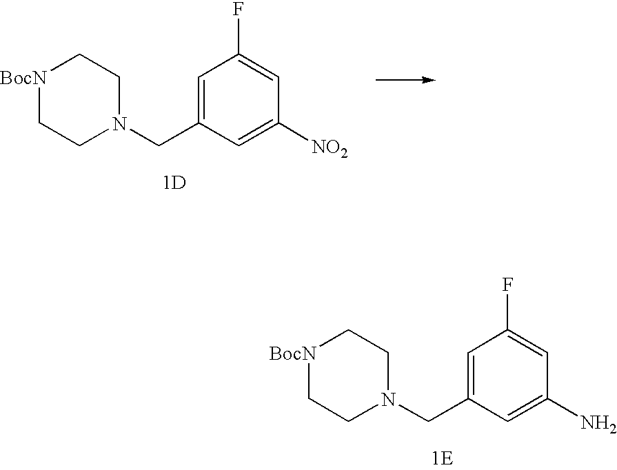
C1=C(CN2CC[BocN]CC2)C=C([NO2])C=C1F.[1D].C1=C(CN2CC[BocN]CC2)C=C(N)C=C1F.[1E]
